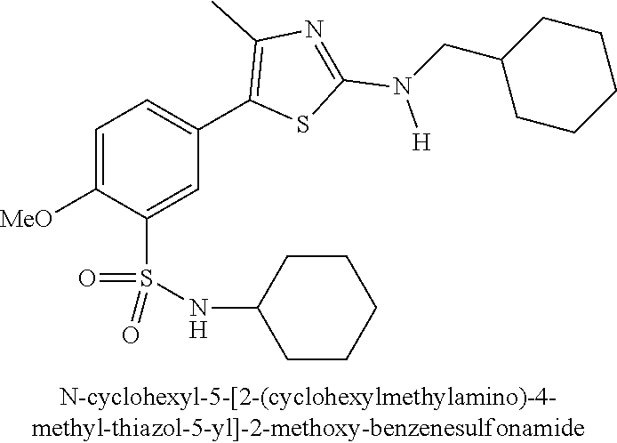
C1=C([MeO])C(S(NC2CCCCC2)(=O)=O)=CC(C2=C(C)N=C(N(CC3CCCCC3)[H])S2)=C1
